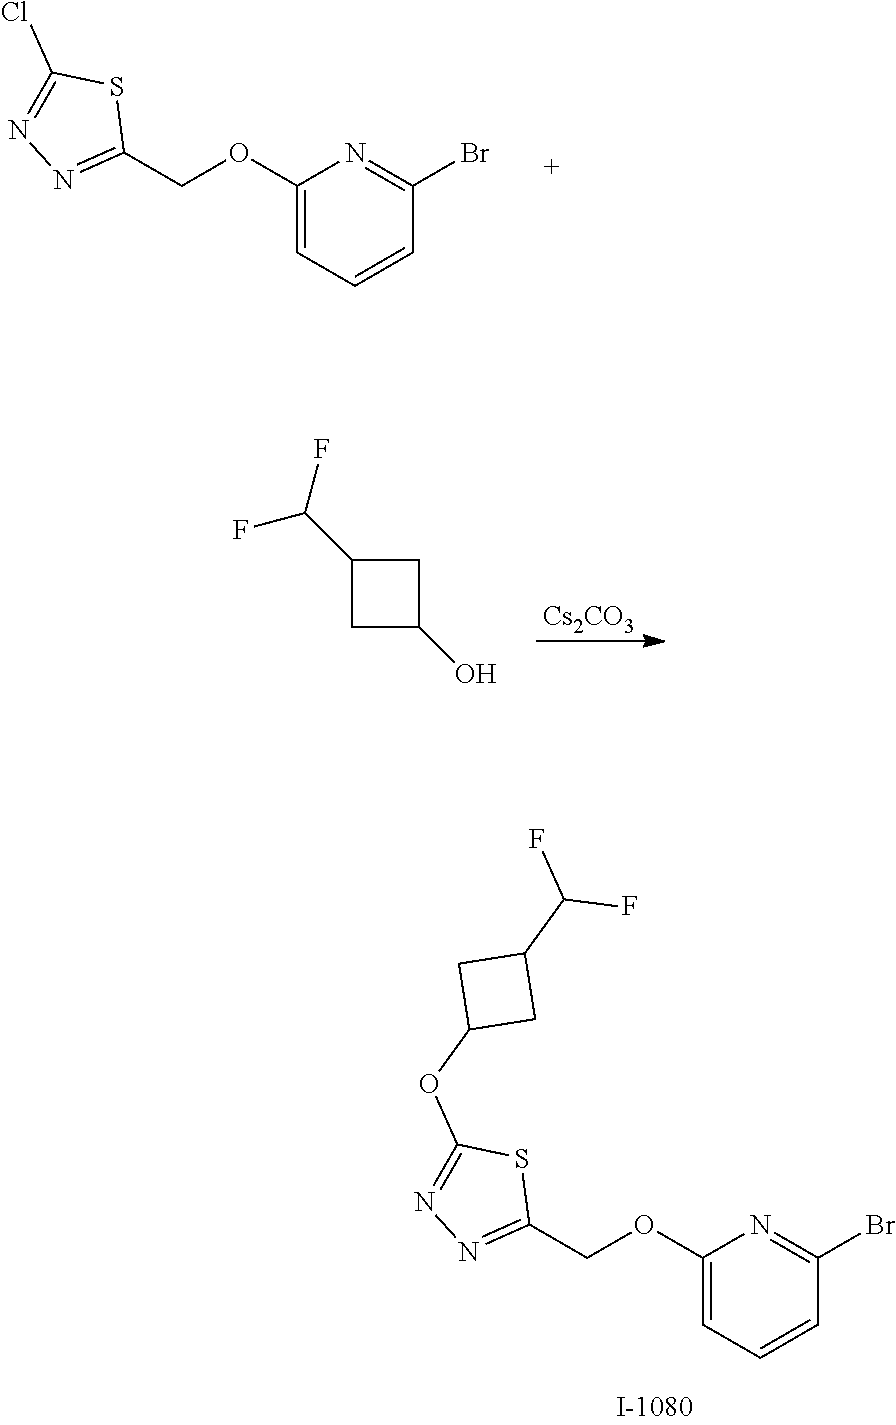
C1=C(OCC2=NN=C(Cl)S2)N=C(Br)C=C1.[Cs2CO3].C1C(O)CC1C(F)F.C1=C(OCC2=NN=C(OC3CC(C(F)F)C3)S2)N=C(Br)C=C1
